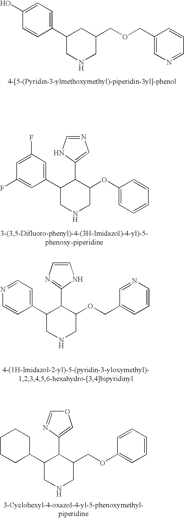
C1=C(O)C=CC(C2CNCC(COCC3=CN=CC=C3)C2)=C1.C1(F)=CC(F)=CC(C2CNCC(OC3=CC=CC=C3)C2C2=CN=CN2)=C1.C1=NC=CC(C2CNCC(OCC3=CC=CN=C3)C2C2=NC=CN2)=C1.C1CCCC(C2CNCC(COC3=CC=CC=C3)C2C2=COC=N2)C1
